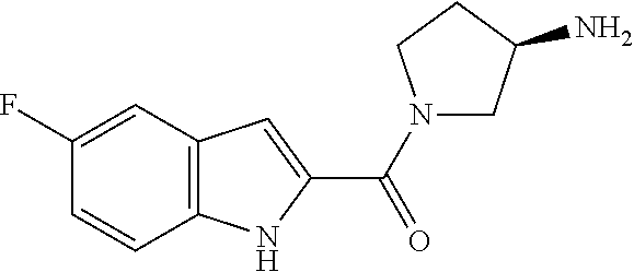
C12=C(C=C(F)C=C1)C=C(C(=O)N1CC(N)CC1)N2
